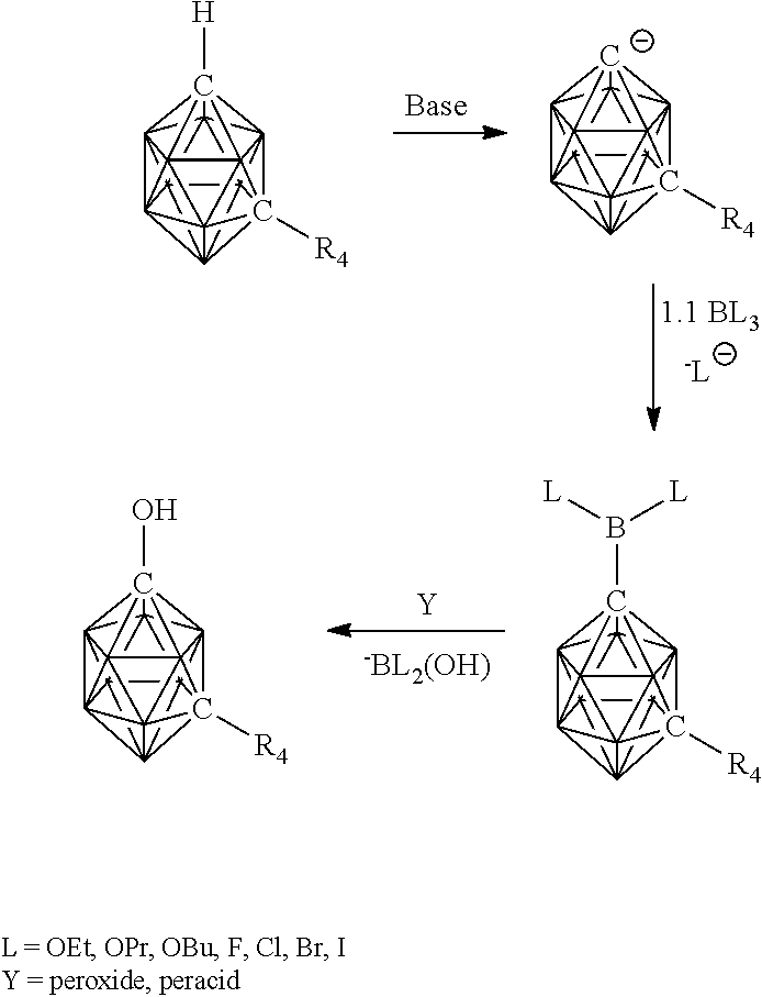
[Y].C1234C567C89%10C15%11C215([R4])C2%12%13C31%14C461C783C92(C%12%1413B([L])[L])C%10%115%13.C1234C567C89%10C15%11C215([R4])C2%12%13C31%14C461C783C92(C%12%1413O)C%10%115%13.C1234C567C89%10C15%11C215([R4])C2%12%13C31%14C461C783C92(C%12%1413[H])C%10%115%13.C1234C567C89%10C15%11C215([R4])C2%12%13C31%14C461C783C92([C-]%12%1413)C%10%115%13
